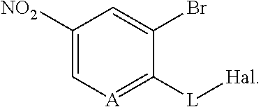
C1([NO2])=C[A]=C([L][Hal])C(Br)=C1
